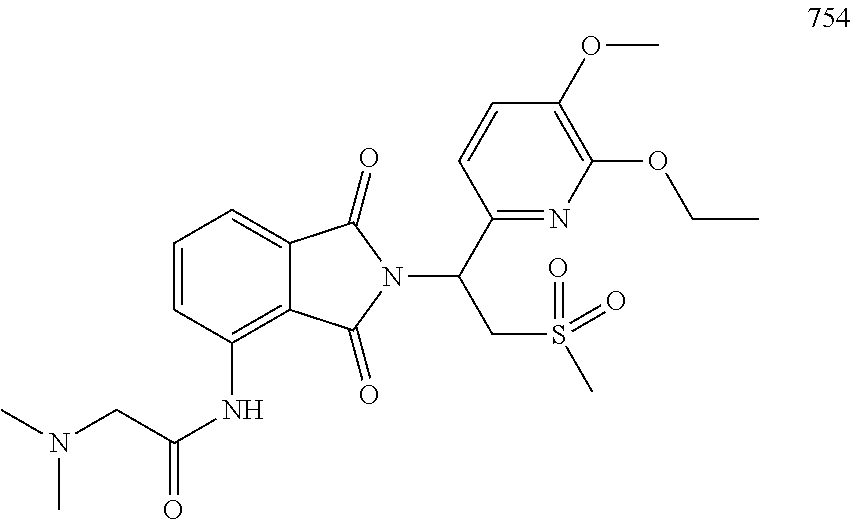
C1=CC(NC(=O)CN(C)C)=C2C(=C1)C(=O)N(C(C1=NC(OCC)=C(OC)C=C1)CS(C)(=O)=O)C2=O
